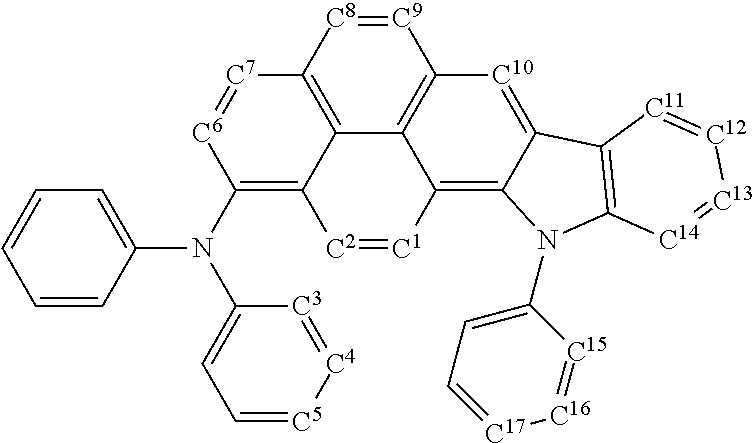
C1(N(C2=CC=[C5][C4]=[C3]2)C2=CC=CC=C2)=C2C3=C([C7]=[C6]1)[C8]=[C9]C1=C3C(=C3C(=[C10]1)C1=C(N3C3=CC=[C17][C16]=[C15]3)[C14]=[C13][C12]=[C11]1)[C1]=[C2]2
